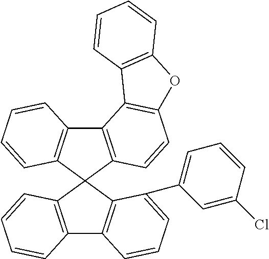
C12=C(C3(C4=C1C=CC=C4C1=CC=CC(Cl)=C1)C1=C(C4=C3C=CC=C4)C3=C(C=C1)OC1=C3C=CC=C1)C=CC=C2
